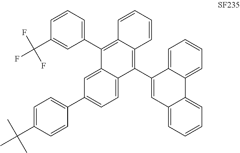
C1=CC=C(C2=C3C(=C(C4=CC5=CC=CC=C5C5=CC=CC=C45)C4=CC=C(C5=CC=C(C(C)(C)C)C=C5)C=C24)C=CC=C3)C=C1C(F)(F)F
